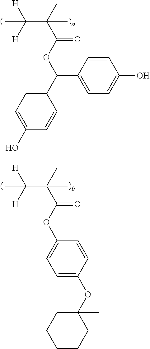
C(C(C)(C(OC(C1=CC=C(O)C=C1)C1=CC=C(O)C=C1)=O)C)([H])([H])C.C(C(C)(C(OC1=CC=C(OC2(C)CCCCC2)C=C1)=O)C)([H])([H])C
